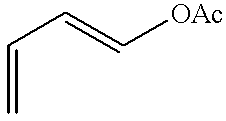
C(=C)C=C[OAc]
